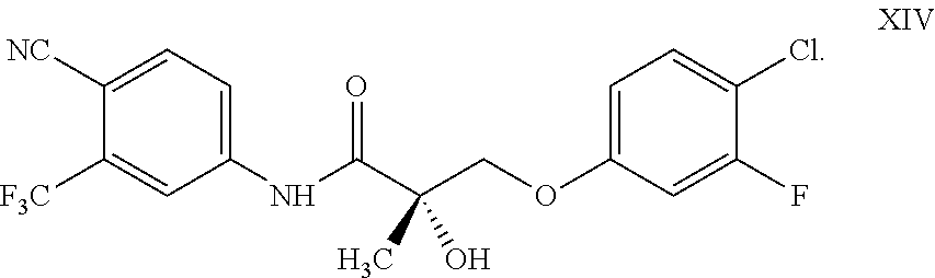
C1(NC(C(COC2=CC=C(Cl)C(F)=C2)(O)C)=O)=CC=C([NC])C([F3C])=C1
